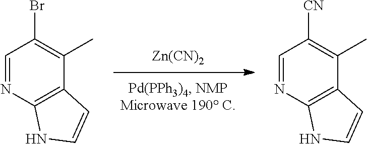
[Zn(CN)2].C1=NC2=C(C(C)=C1Br)C=CN2.C1=NC2=C(C(C)=C1[CN])C=CN2
